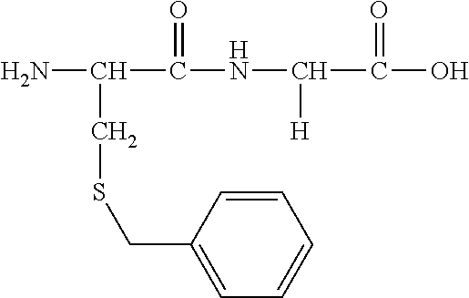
NC(C(NC(C(O)=O)[H])=O)CSCC1=CC=CC=C1
